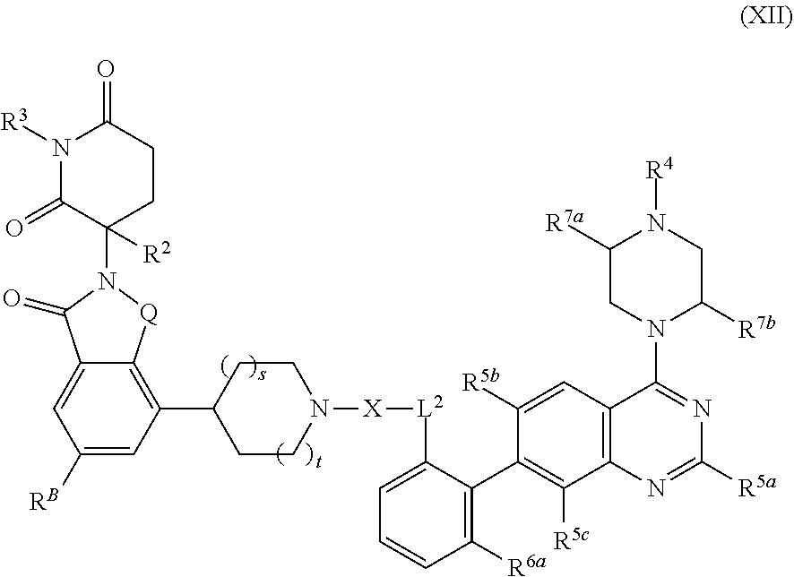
C1([R5b])=CC2=C(C([R5c])=C1C1=C([R6a])C=CC=C1[L2][X]N1CCC(C3=C4C(=CC([RB])=C3)C(=O)N(C3([R2])CCC(=O)N([R3])C3=O)[Q]4)CC1)N=C([R5a])N=C2N1C([R7b])CN([R4])C([R7a])C1
